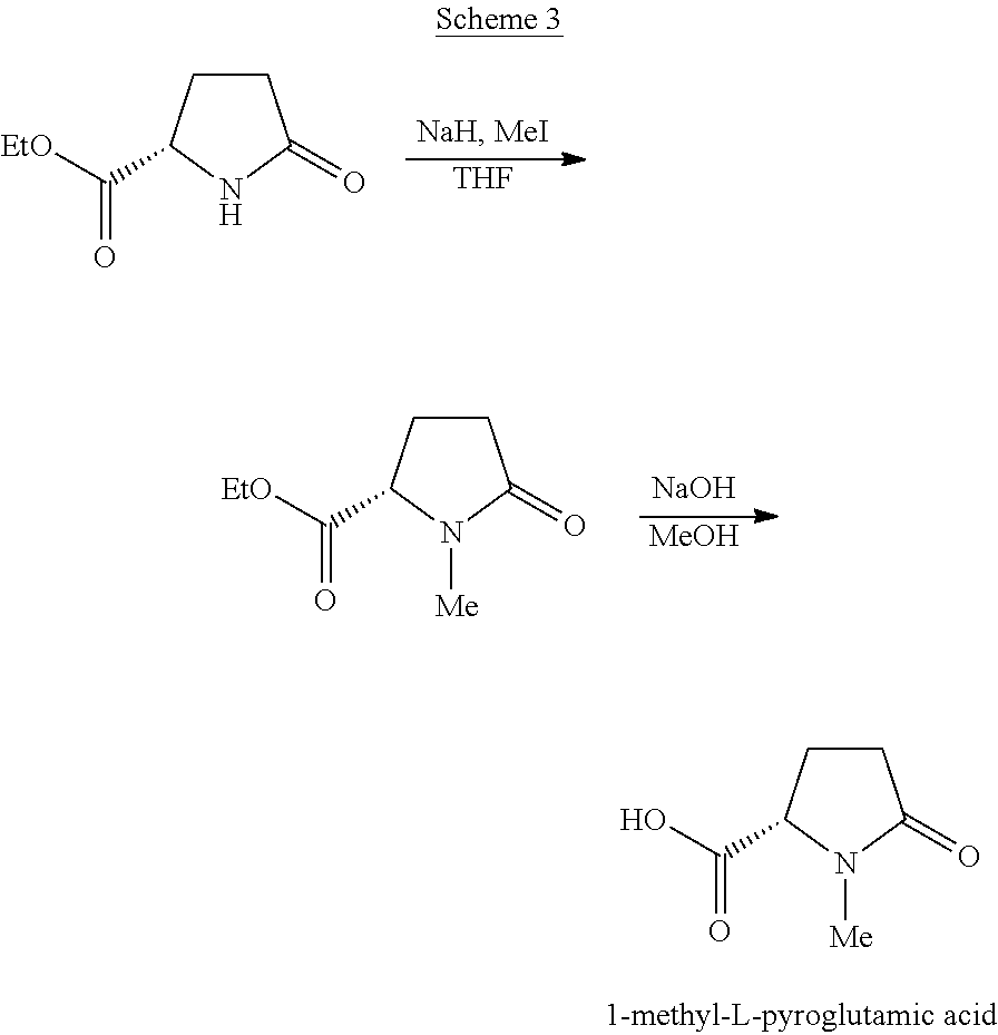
C1CC(C([EtO])=O)NC1=O.[THF].C1CC(C([EtO])=O)N([Me])C1=O.[MeOH].[NaOH].C1CC(C(O)=O)N([Me])C1=O
